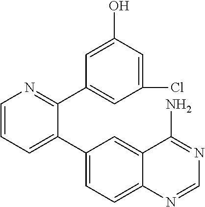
C1=CC=C(C2=CC=C3C(=C2)C(N)=NC=N3)C(C2=CC(Cl)=CC(O)=C2)=N1
